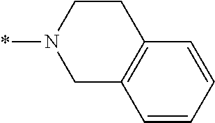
C1CN(*)CC2=C1C=CC=C2
